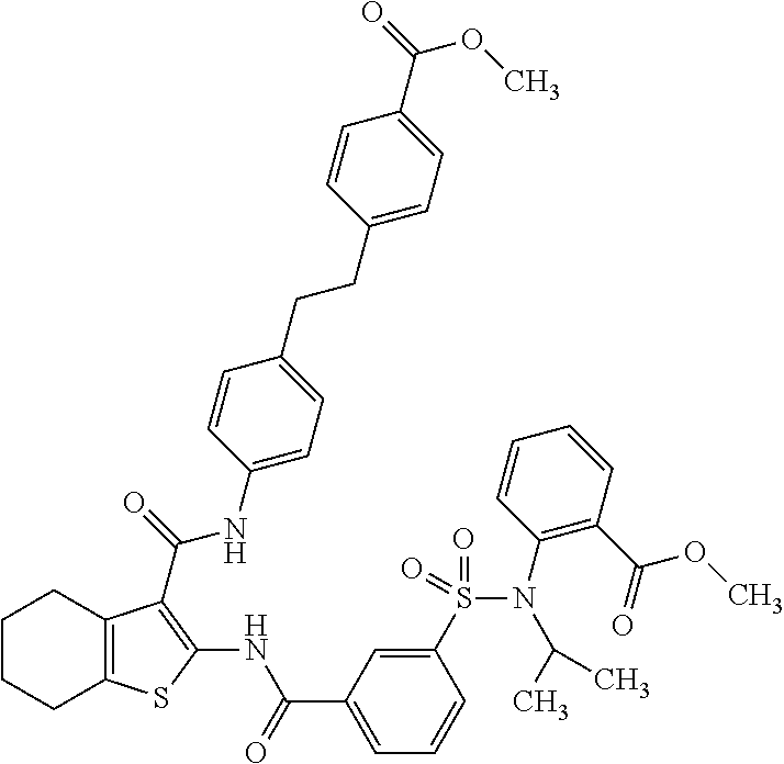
C1CCC2=C(C1)C(C(=O)NC1=CC=C(CCC3=CC=C(C(=O)OC)C=C3)C=C1)=C(NC(C1=CC=CC(S(=O)(=O)N(C(C)C)C3=C(C(=O)OC)C=CC=C3)=C1)=O)S2
